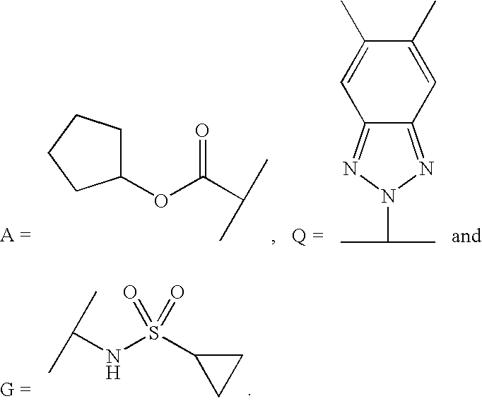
C12=NN(C(C)C)N=C1C=C(C)C(C)=C2.C1(OC(C(C)C)=O)CCCC1.C(NS(C1CC1)(=O)=O)(C)C
